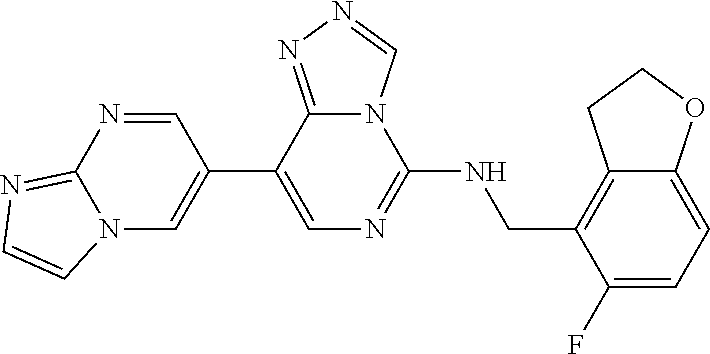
C1(C2=CN3C(=NC=C3)N=C2)=CN=C(NCC2=C3C(=CC=C2F)OCC3)N2C1=NN=C2
